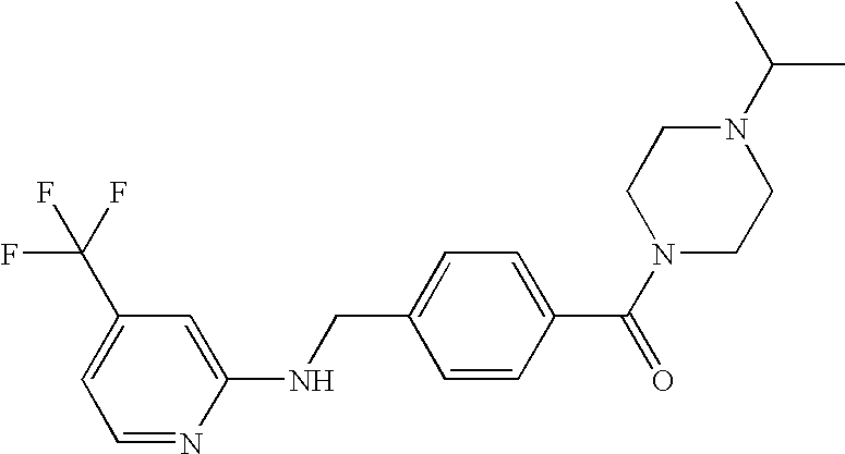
N1(C(C)C)CCN(C(C2=CC=C(CNC3=CC(C(F)(F)F)=CC=N3)C=C2)=O)CC1
